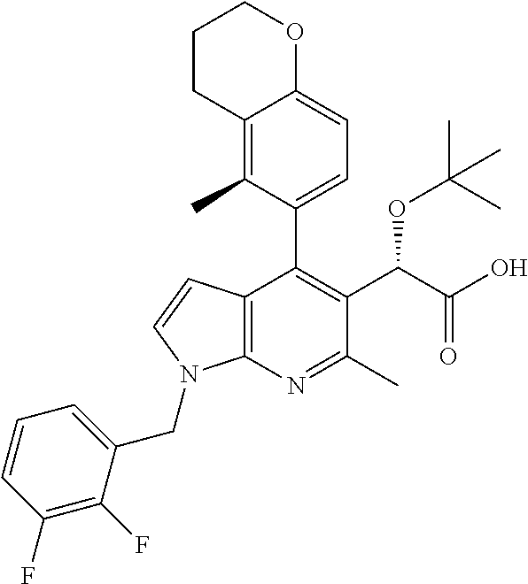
C12=C(N=C(C)C(C(C(O)=O)OC(C)(C)C)=C1C1=CC=C3C(=C1C)CCCO3)N(CC1=CC=CC(F)=C1F)C=C2
